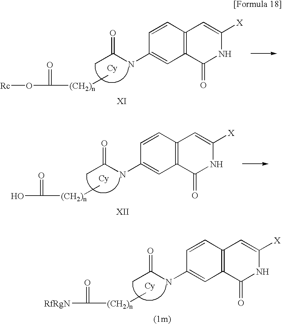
C12=C(C=CC(NC(=O)C)=C1)C=C([X])NC2=O.C[(CH2)n]C(O[Rc])=O.C12=C(C=CC(NC(=O)C)=C1)C=C([X])NC2=O.C[(CH2)n]C(O)=O.C12=C(C=CC(NC(=O)C)=C1)C=C([X])NC2=O.C[(CH2)n]C([RfRgN])=O
